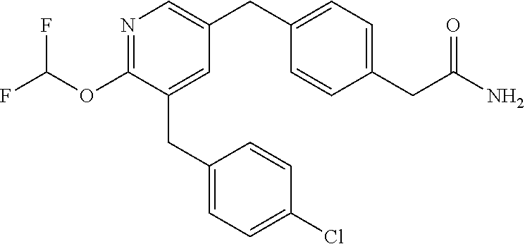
C1(OC(F)F)=NC=C(CC2=CC=C(CC(N)=O)C=C2)C=C1CC1=CC=C(Cl)C=C1
